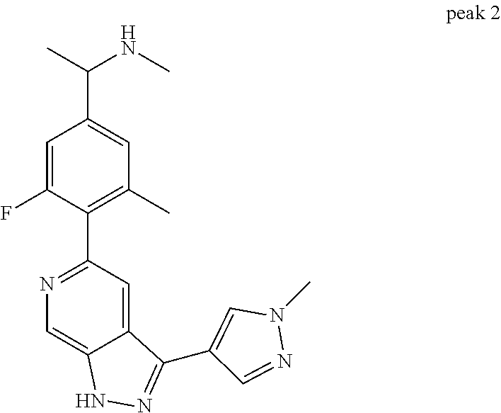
N1=C(C2=C(C)C=C(C(NC)C)C=C2F)C=C2C(=C1)NN=C2C1=CN(C)N=C1
